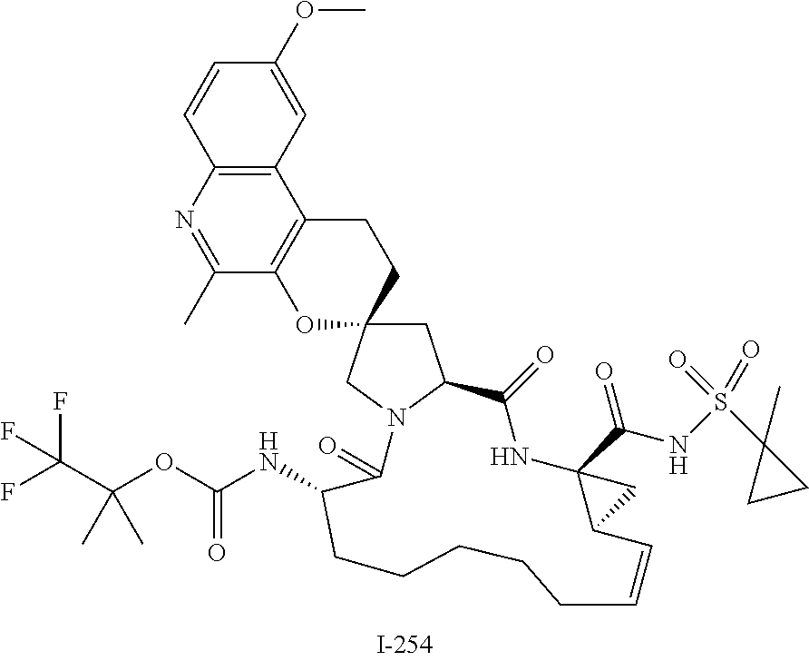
C1=CC2=C(C=C1OC)C1=C(C(C)=N2)OC2(CC1)CC1N(C2)C(=O)C(NC(=O)OC(C(F)(F)F)(C)C)CCCCCC=CC2C(C(NS(C3(C)CC3)(=O)=O)=O)(NC1=O)C2
